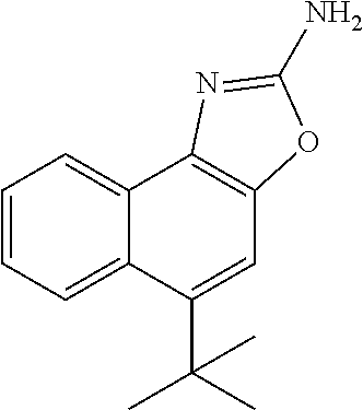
C12=CC=CC=C1C(C(C)(C)C)=CC1=C2N=C(N)O1
